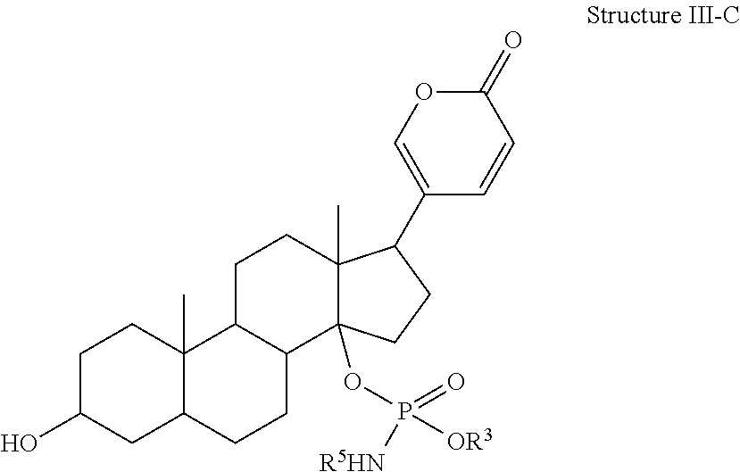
C1C(O)CC2C(C)(C1)C1C(CC2)C2(OP(=O)([OR3])[R5HN])C(C)(CC1)C(C1=COC(=O)C=C1)CC2
